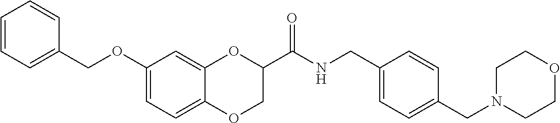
C1(OCC2=CC=CC=C2)=CC=C2C(=C1)OC(C(NCC1=CC=C(CN3CCOCC3)C=C1)=O)CO2
